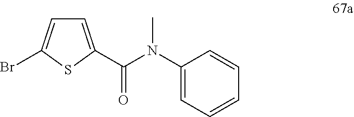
BrC1=CC=C(C(N(C2=CC=CC=C2)C)=O)S1
